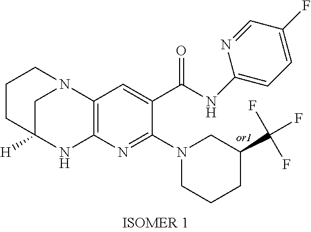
C1C2([H])NC3=C(N1CCC2)C=C(C(NC1=CC=C(F)C=N1)=O)C(N1CC(C(F)(F)F)CCC1)=N3
